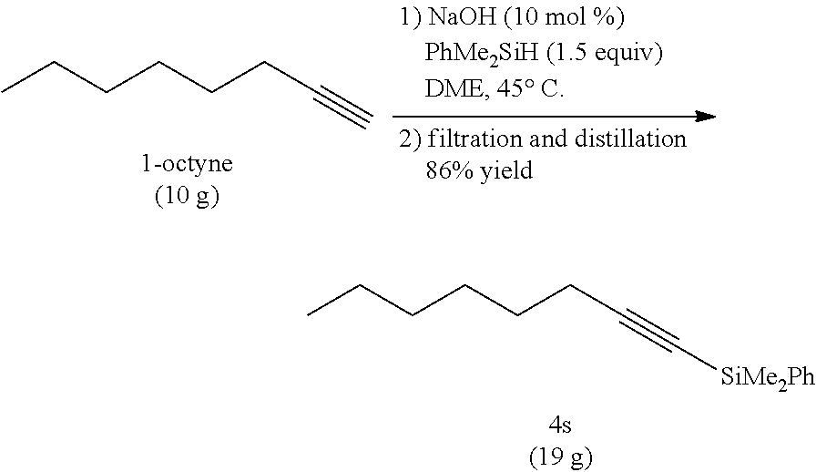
CCCCCCC#C.CCCCCCC#C[SiMe2Ph]
